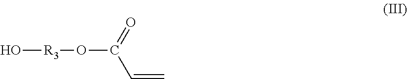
O[R3]OC(C=C)=O
